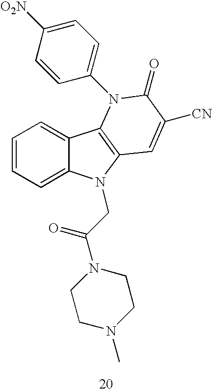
C1=CC=C2C(=C1)C1=C(N2CC(N2CCN(C)CC2)=O)C=C([CN])C(=O)N1C1=CC=C([O2N])C=C1
